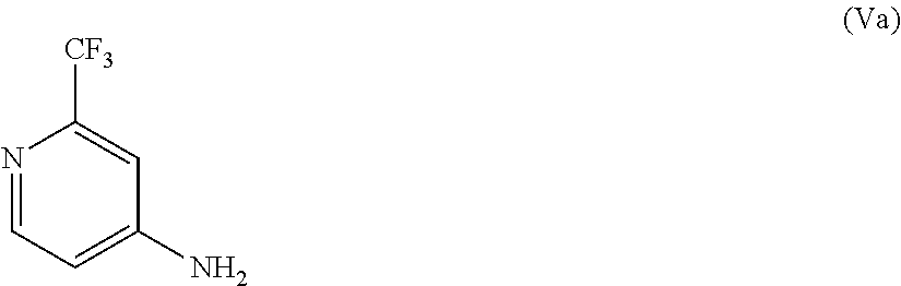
N1=CC=C(N)C=C1[CF3]
